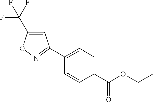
C1(C2=NOC(C(F)(F)F)=C2)=CC=C(C(OCC)=O)C=C1
